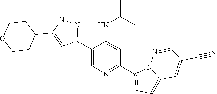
C1(N2NNC(C3CCOCC3)=C2)=CN=C(C2=CC=C3N2N=CC(C#N)=C3)C=C1NC(C)C
